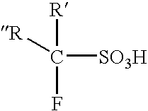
[R]C([SO3H])(F)[R]
